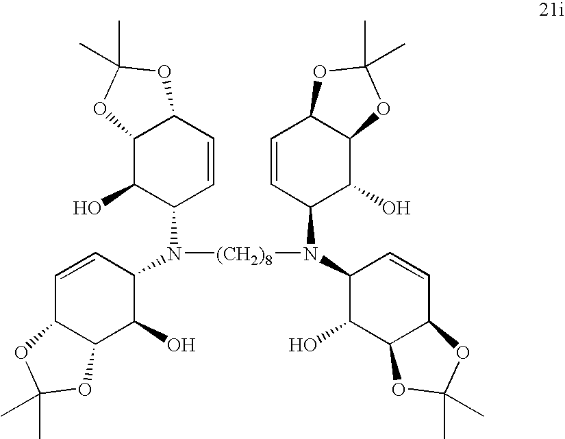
C1=CC(N([(CH2)8]N(C2C(O)C3C(C=C2)OC(C)(C)O3)C2C(O)C3C(C=C2)OC(C)(C)O3)C2C=CC3C(C2O)OC(C)(C)O3)C(O)C2C1OC(C)(C)O2
